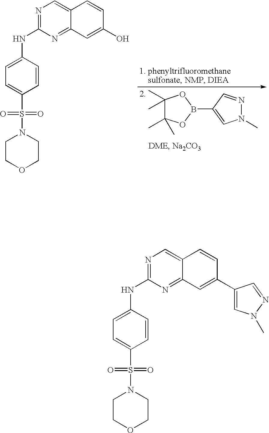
C1(C)(C)C(C)(C)OB(C2=CN(C)N=C2)O1.N1=C(NC2=CC=C(S(N3CCOCC3)(=O)=O)C=C2)N=C2C(=C1)C=CC(O)=C2.N1=C(NC2=CC=C(S(N3CCOCC3)(=O)=O)C=C2)N=C2C(=C1)C=CC(C1=CN(C)N=C1)=C2
